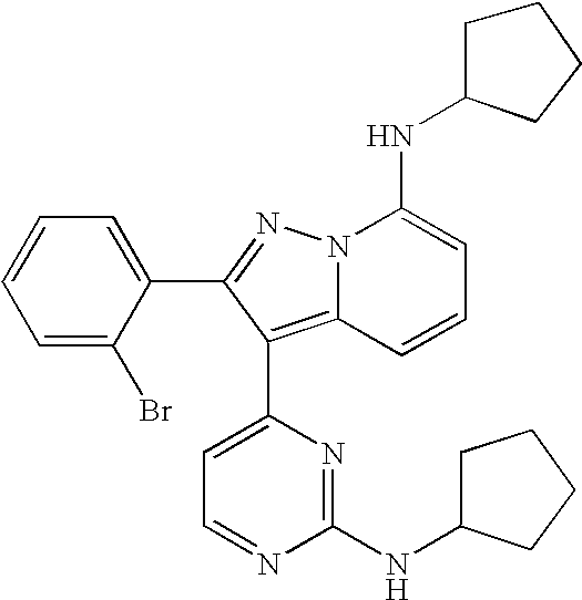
C1=C(Br)C(C2=NN3C(=C2C2=CC=NC(NC4CCCC4)=N2)C=CC=C3NC2CCCC2)=CC=C1
